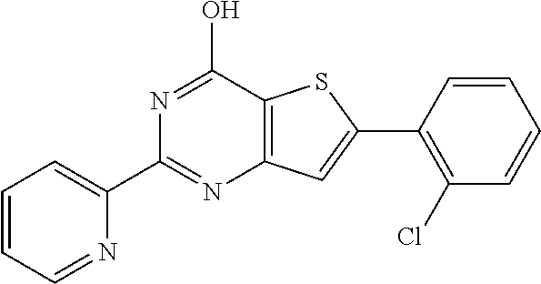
N1=C(O)C2=C(N=C1C1=CC=CC=N1)C=C(C1=C(Cl)C=CC=C1)S2
